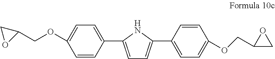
C1(OCC2CO2)=CC=C(C2=CC=C(C3=CC=C(OCC4CO4)C=C3)N2)C=C1
